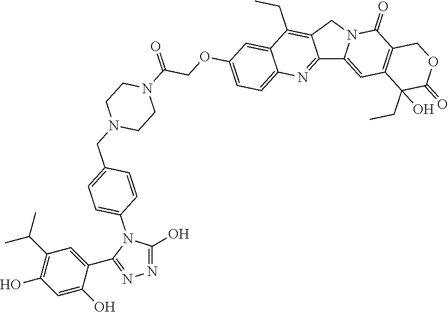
C12=NC3=CC=C(OCC(N4CCN(CC5=CC=C(N6C(O)=NN=C6C6=CC(C(C)C)=C(O)C=C6O)C=C5)CC4)=O)C=C3C(CC)=C1CN1C2=CC2=C(C1=O)COC(=O)C2(CC)O
